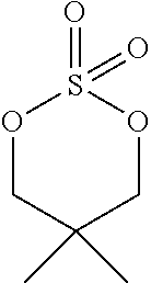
O1CC(C)(C)COS1(=O)=O
